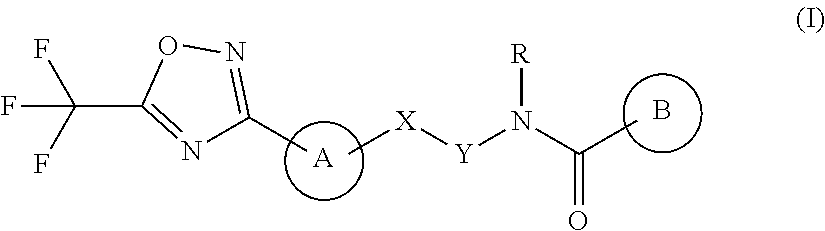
B.N1=C(C(F)(F)F)ON=C1C.[X]([Y]N(C(C)=O)[R])C.[A]
